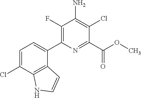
C1(C2=CC=C(Cl)C3=C2C=CN3)=C(F)C(N)=C(Cl)C(C(=O)OC)=N1
